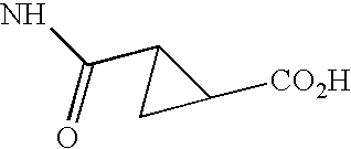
NC(C1C([CO2H])C1)=O
